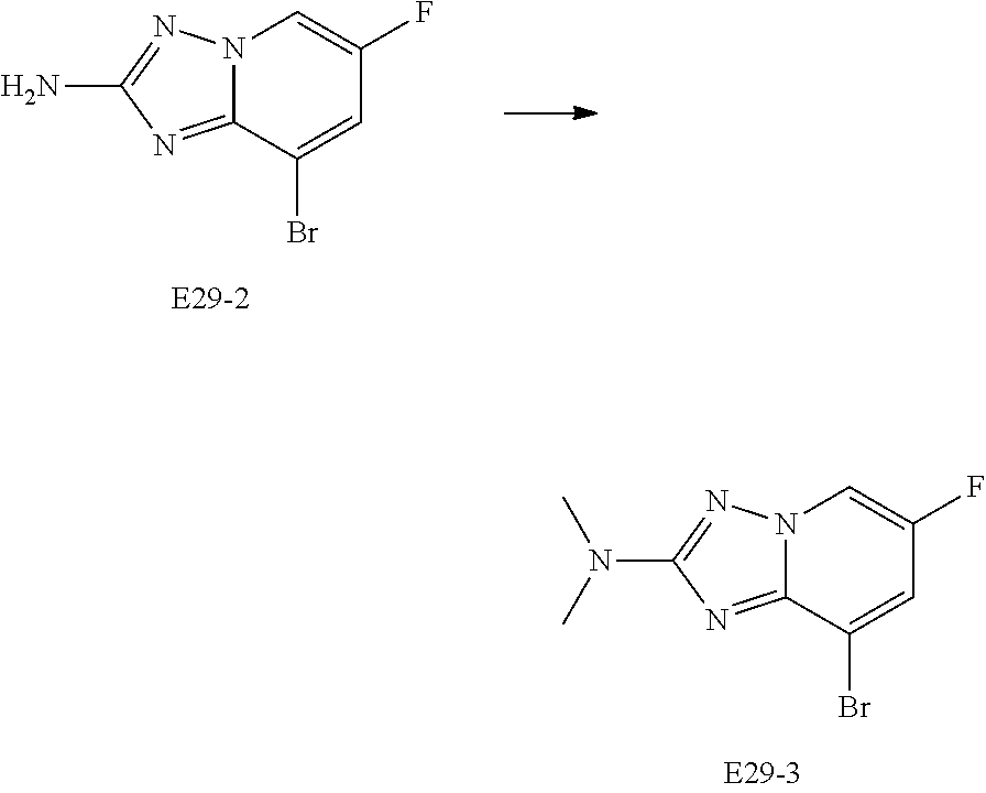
C12=NC(N(C)C)=NN1C=C(F)C=C2Br.C12=NC(N)=NN1C=C(F)C=C2Br
